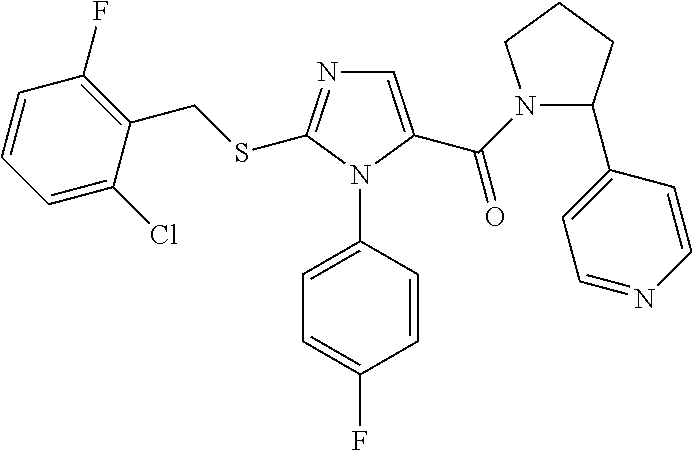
C1=C(C(N2CCCC2C2=CC=NC=C2)=O)N(C2=CC=C(F)C=C2)C(SCC2=C(F)C=CC=C2Cl)=N1
